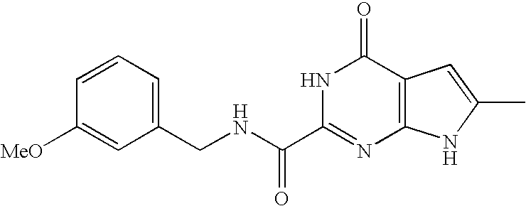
C1(CNC(C2=NC3=C(C(=O)N2)C=C(C)N3)=O)=CC=CC([MeO])=C1
